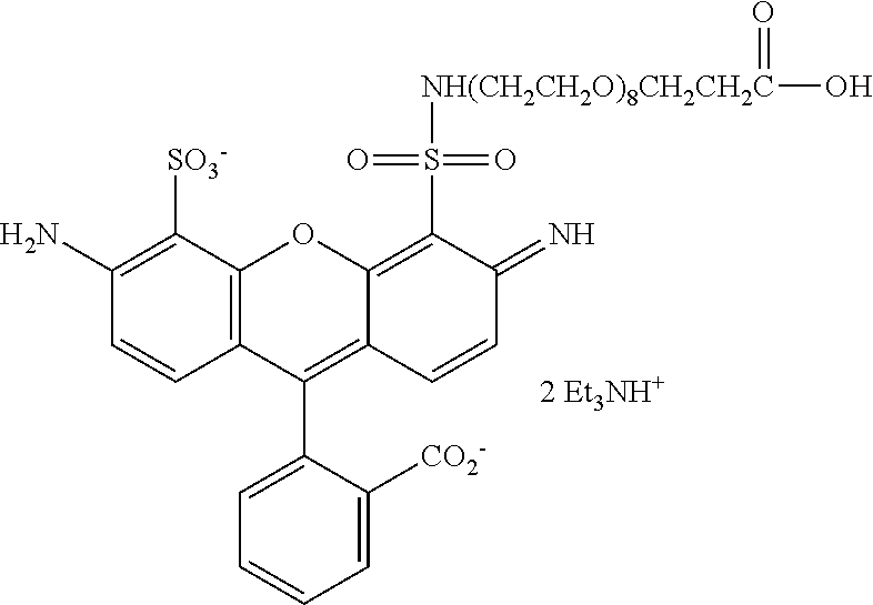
C12=C(C([SO3-])=C(N)C=C1)OC1=C(S([NH(CH2CH2O)8CH2CH2C](O)=O)(=O)=O)C(=N)C=CC1=C2C1=CC=CC=C1[CO2-].[2 Et3NH+]
